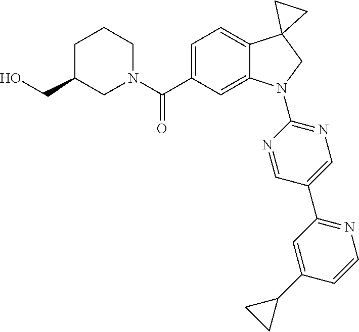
N1(C(C2=CC=C3C(=C2)N(C2=NC=C(C4=NC=CC(C5CC5)=C4)C=N2)CC32CC2)=O)CCCC(CO)C1
